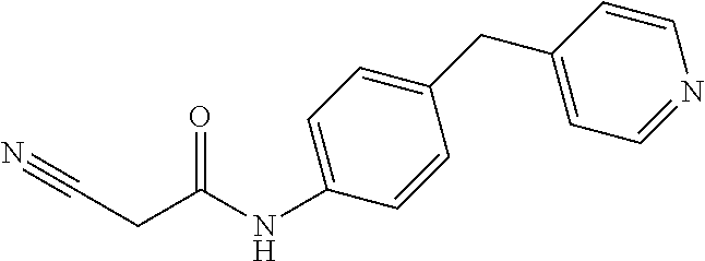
C1=C(NC(CC#N)=O)C=CC(CC2=CC=NC=C2)=C1
